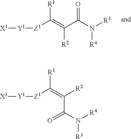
[X1][Y1][Z1]C(=C(C(N([R3])[R4])=O)[R2])[R1].[X1][Y1][Z1]C(=C([R2])C(N([R4])[R3])=O)[R1]
